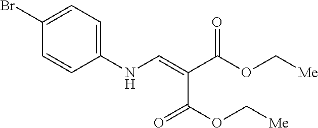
C1(Br)=CC=C(NC=C(C(OC[Me])=O)C(OC[Me])=O)C=C1
